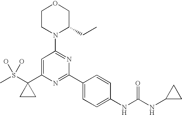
C1CN(C2=NC(C3=CC=C(NC(NC4CC4)=O)C=C3)=NC(C3(S(C)(O)O)CC3)=C2)C(CC)CO1
